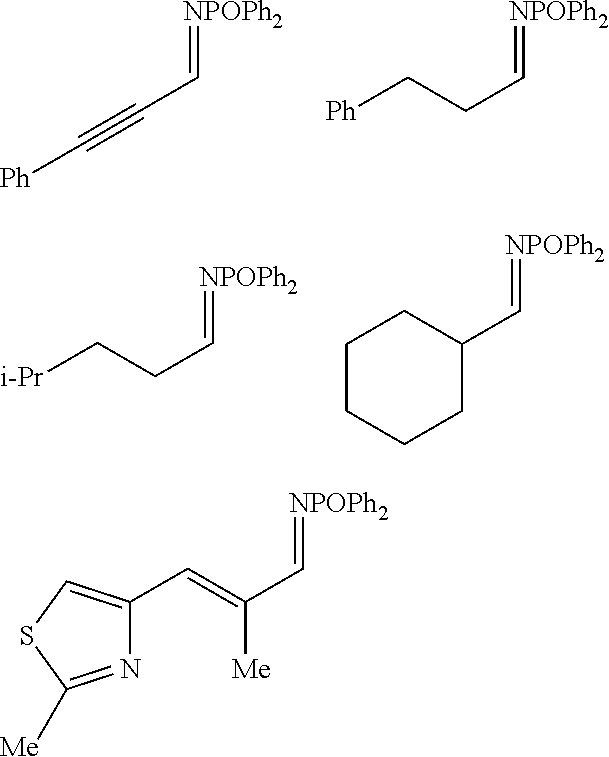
[NPOPh2]=CC#C[Ph].[NPOPh2]=CCC[Ph].[NPOPh2]=CCC[i-Pr].C1CCCC(C=[NPOPh2])C1.N1=C([Me])SC=C1C=C([Me])C=[NPOPh2]
